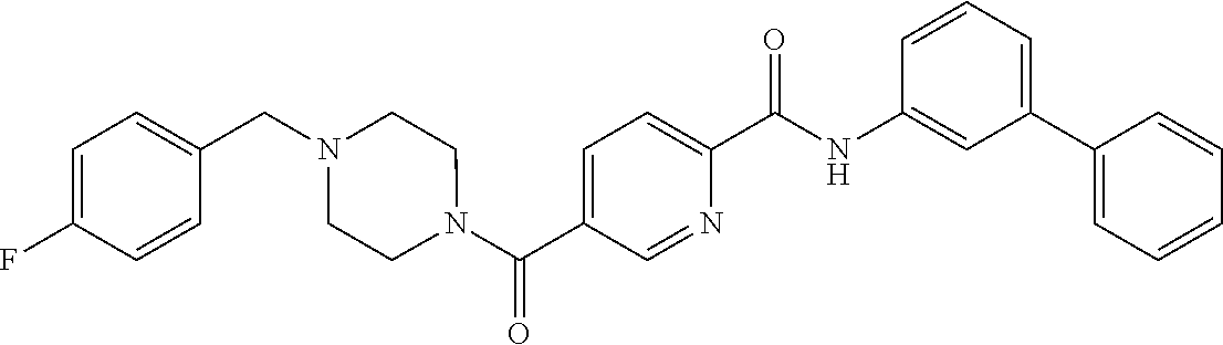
C1=C(C2=CC=CC=C2)C=C(NC(C2=CC=C(C(N3CCN(CC4=CC=C(F)C=C4)CC3)=O)C=N2)=O)C=C1
